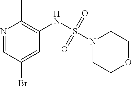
N1(S(NC2=C(C)N=CC(Br)=C2)(=O)=O)CCOCC1
